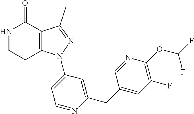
C12=C(C(C)=NN1C1=CC=NC(CC3=CC(F)=C(OC(F)F)N=C3)=C1)C(=O)NCC2
